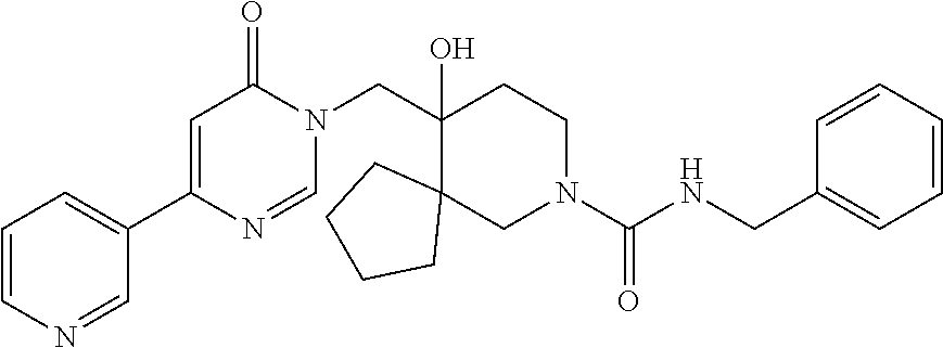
C1=CN=CC(C2=CC(=O)N(CC3(O)CCN(C(NCC4=CC=CC=C4)=O)CC34CCCC4)C=N2)=C1
